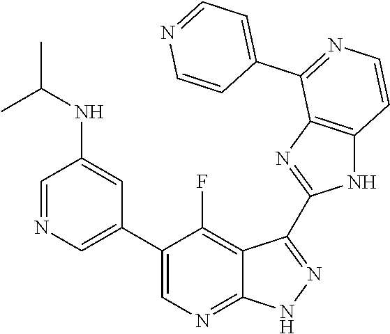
C1=NC=C(C2=CN=C3C(=C2F)C(C2=NC4=C(N2)C=CN=C4C2=CC=NC=C2)=N[N H]3)C=C1NC(C)C
